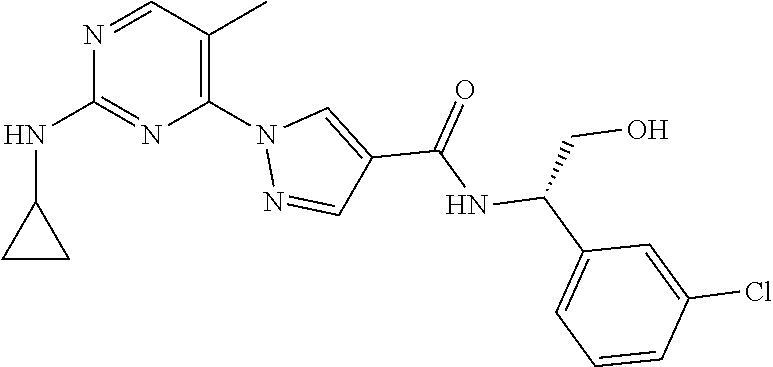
C1=NC(NC2CC2)=NC(N2N=CC(C(NC(C3=CC=CC(Cl)=C3)CO)=O)=C2)=C1C
